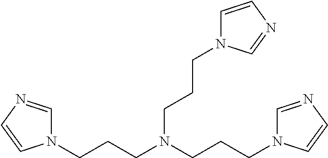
N1(CCCN(CCCN2C=NC=C2)CCCN2C=CN=C2)C=NC=C1
